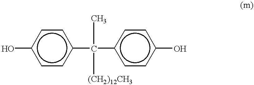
Oc1ccc(C(C)([(CH2)12CH3])c2ccc(O)cc2)cc1
